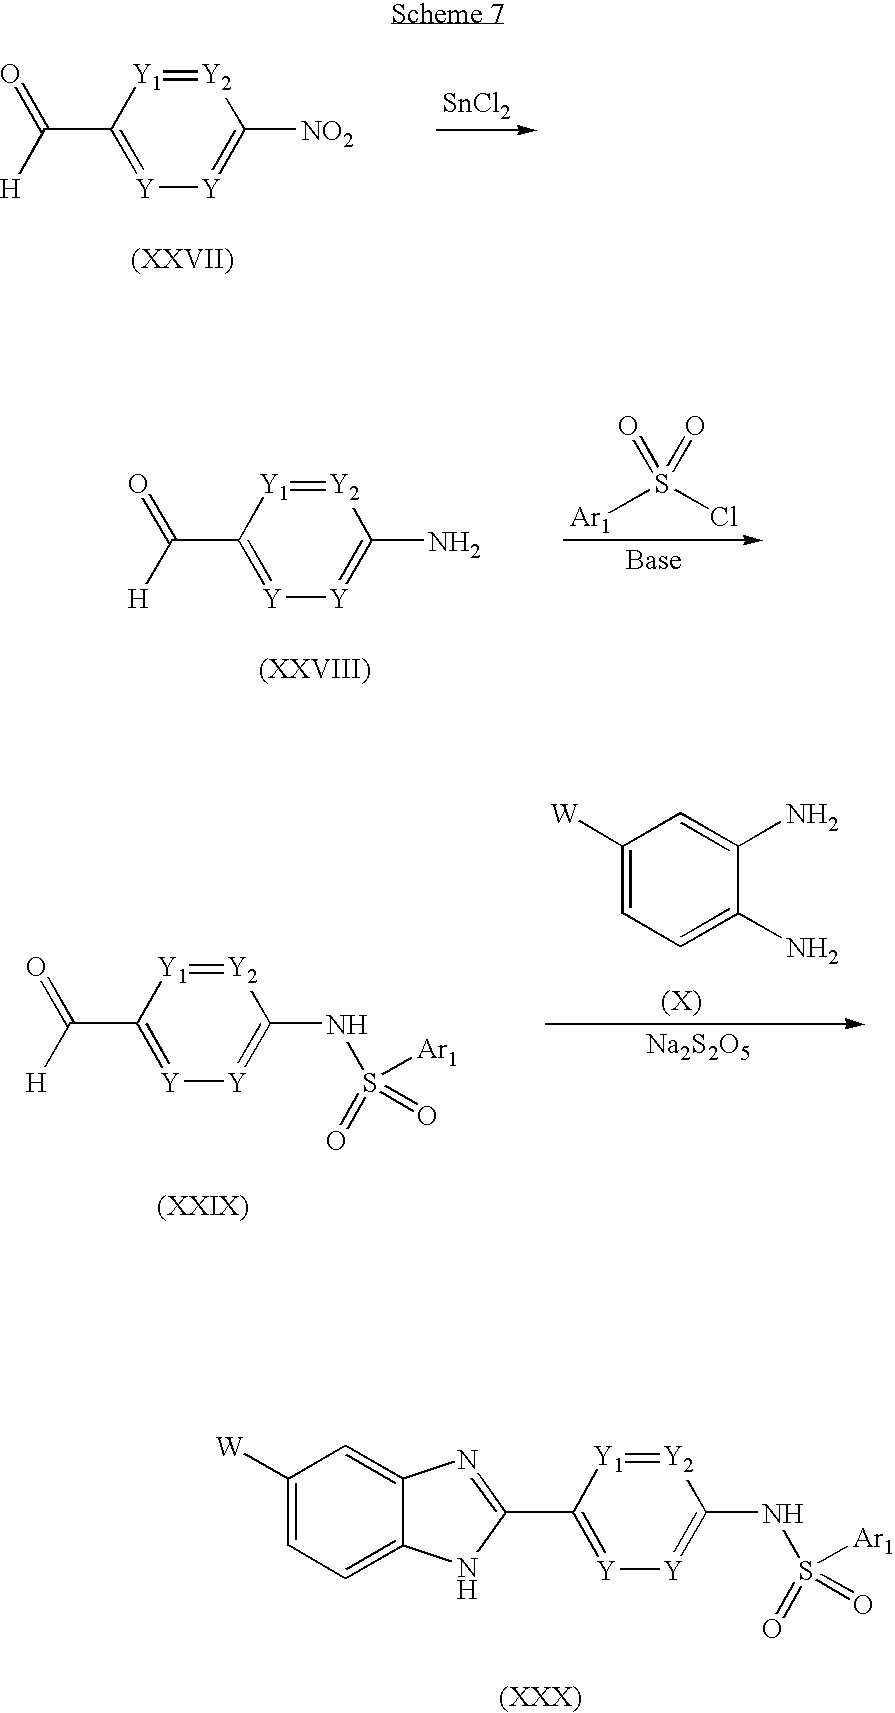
C1(C([H])=O)=[Y][Y]=C([NO2])[Y2]=[Y1]1.[SnCl2].C1(C([H])=O)=[Y][Y]=C(N)[Y2]=[Y1]1.[Ar1]S(Cl)(=O)=O.C1(C([H])=O)=[Y][Y]=C(NS(=O)([Ar1])=O)[Y2]=[Y1]1.C1([W])=CC=C(N)C(N)=C1.[Na2S2O5].C1(C2=NC3=CC([W])=CC=C3N2)=[Y][Y]=C(NS(=O)([Ar1])=O)[Y2]=[Y1]1
